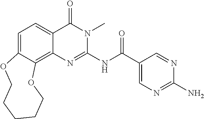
C1=C2C(=C3C(=C1)C(=O)N(C)C(NC(C1=CN=C(N)N=C1)=O)=N3)OCCCCCO2
